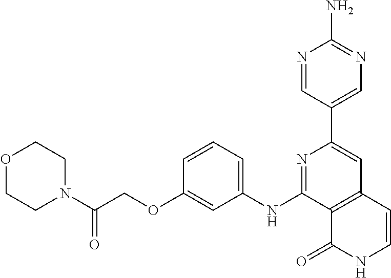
N1=C(NC2=CC=CC(OCC(N3CCOCC3)=O)=C2)C2=C(C=C1C1=CN=C(N)N=C1)C=CNC2=O
